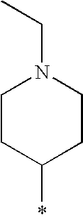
C1CC(*)CCN1CC
